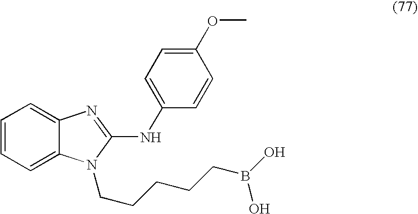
C1=CC=C2C(=C1)N=C(NC1=CC=C(OC)C=C1)N2CCCCCB(O)O
